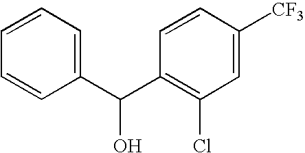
C1=CC=CC(C(C2=C(Cl)C=C([CF3])C=C2)O)=C1
